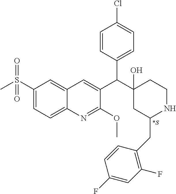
C1(S(C)(=O)=O)=CC=C2C(=C1)C=C(C(C1(O)CC(CC3=C(F)C=C(F)C=C3)NCC1)C1=CC=C(Cl)C=C1)C(OC)=N2.[*S]
